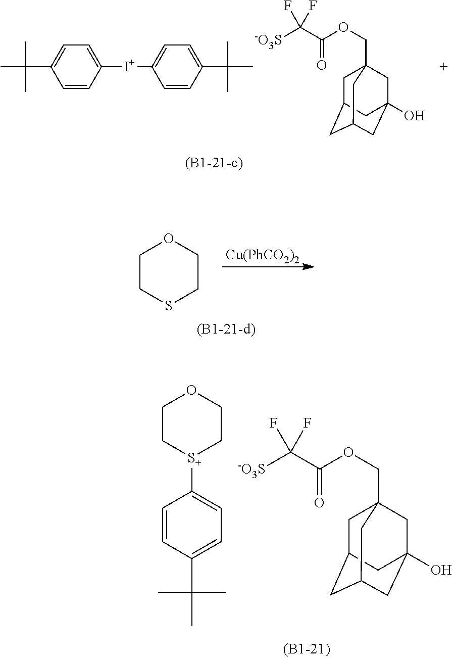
C1C[S+](C2=CC=C(C(C)(C)C)C=C2)CCO1.[-O3S]C(C(OCC12CC3CC(CC(O)(C1)C3)C2)=O)(F)F.C1=C(C(C)(C)C)C=CC([I+]C2=CC=C(C(C)(C)C)C=C2)=C1.[-O3S]C(C(OCC12CC3CC(CC(O)(C1)C3)C2)=O)(F)F.C1CSCCO1.[Cu(PhCO2)2]
